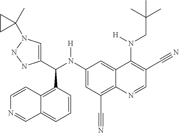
C1(N(C(C2=CN(C3(C)CC3)NN2)C2=C3C(=CC=C2)C=NC=C3)[H])=CC(C#N)=C2C(=C1)C(N(CC(C)(C)C)[H])=C(C#N)C=N2
